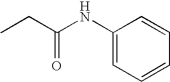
C1(NC(=O)CC)=CC=CC=C1
